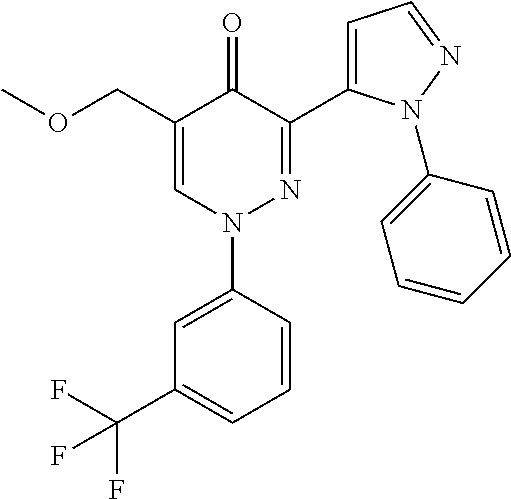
C1(COC)=CN(C2=CC(C(F)(F)F)=CC=C2)N=C(C2=CC=NN2C2=CC=CC=C2)C1=O
